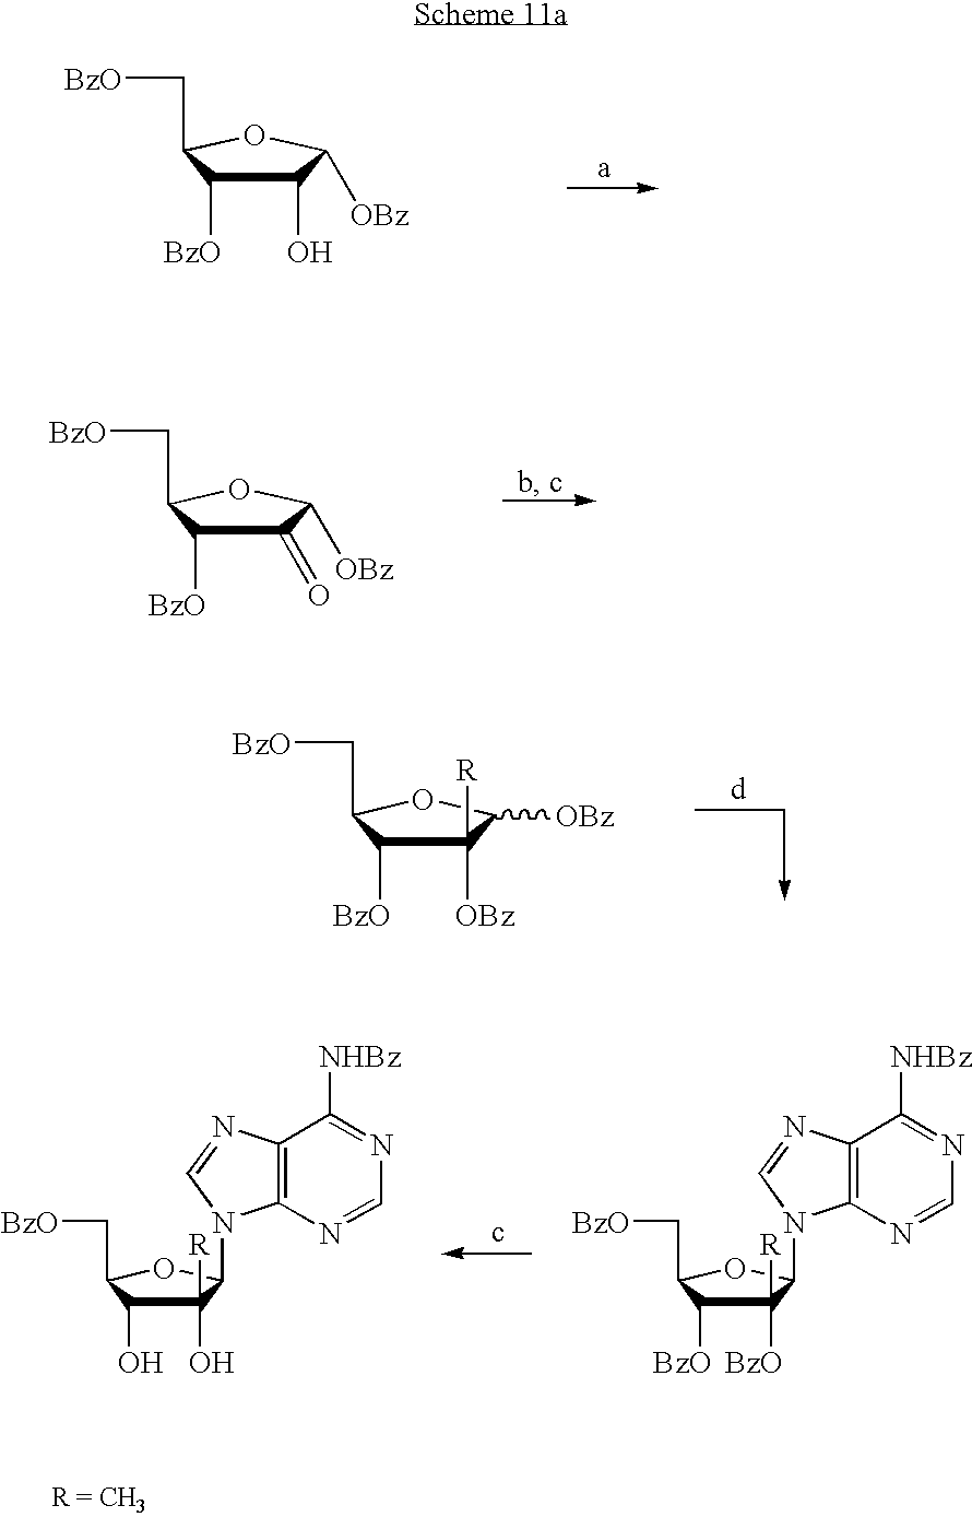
C1(O)C([BzO])C(C[BzO])OC1[OBz].C1(=O)C([BzO])C(C[BzO])OC1[OBz].C1([OBz])([R])C([BzO])C(C[BzO])OC1[OBz].C1([BzO])([R])C([BzO])C(C[BzO])OC1N1C2=C(N=C1)C([NHBz])=NC=N2.C1(O)([R])C(O)C(C[BzO])OC1N1C2=C(N=C1)C([NHBz])=NC=N2
